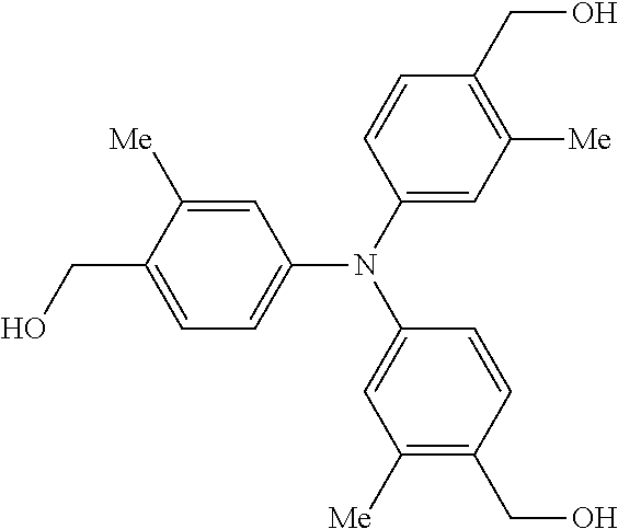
C1=C([Me])C(CO)=CC=C1N(C1=CC([Me])=C(CO)C=C1)C1=CC([Me])=C(CO)C=C1
